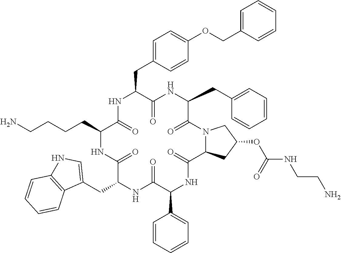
C1=C(COC2=CC=C(CC3C(=O)NC(CC4=CC=CC=C4)C(=O)N4C(CC(OC(NCCN)=O)C4)C(=O)NC(C4=CC=CC=C4)C(=O)NC(CC4=CNC5=C4C=CC=C5)C(=O)NC(CCCCN)C(=O)N3)C=C2)C=CC=C1
